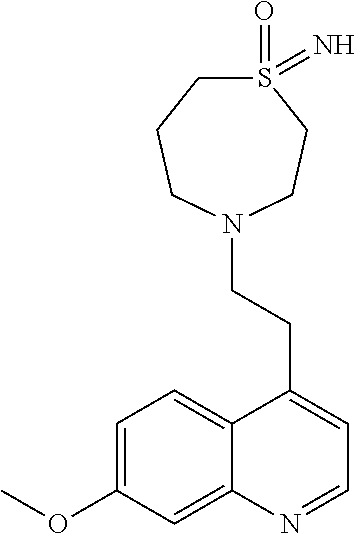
C12=CC=C(OC)C=C1N=CC=C2CCN1CCS(=O)(=N)CCC1
